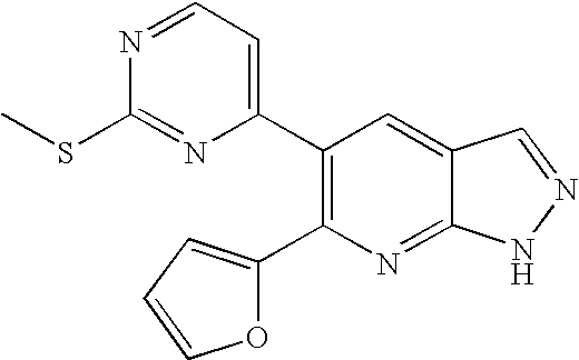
C1(C2=C(C3=CC=NC(SC)=N3)C=C3C(=N2)NN=C3)=CC=CO1
